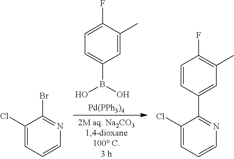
[Pd(PPh3)4].C1=C(C)C(F)=CC=C1B(O)O.C1(Cl)=CC=CN=C1Br.C1=CC(C2=NC=CC=C2Cl)=CC(C)=C1F
